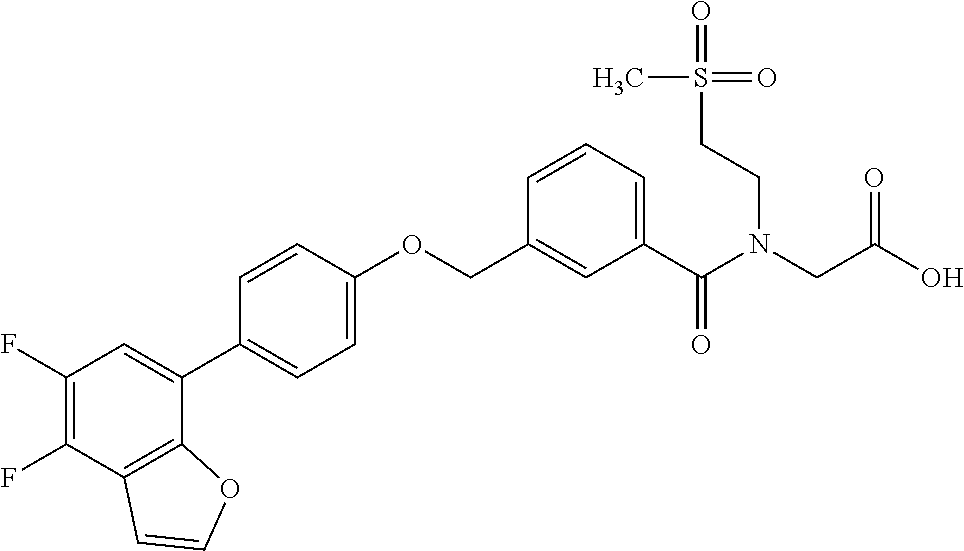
C1(F)=C(F)C2=C(C(C3=CC=C(OCC4=CC(C(N(CC(O)=O)CCS(=O)(=O)C)=O)=CC=C4)C=C3)=C1)OC=C2
